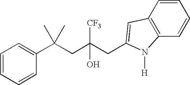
C1=CC(C(CC(CC2=CC3=C(C=CC=C3)N2[H])([CF3])O)(C)C)=CC=C1
